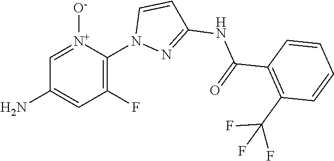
[N+]1([O-])=CC(N)=CC(F)=C1N1N=C(NC(C2=C(C(F)(F)F)C=CC=C2)=O)C=C1
